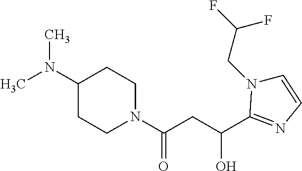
CN(C1CCN(C(CC(O)C2=NC=CN2CC(F)F)=O)CC1)C
